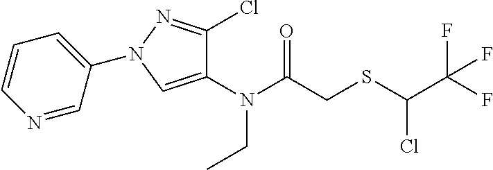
N(C(CSC(C(F)(F)F)Cl)=O)(CC)C1=CN(C2=CC=CN=C2)N=C1Cl
